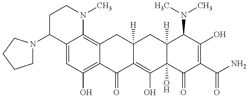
C1(N2CCCC2)C2=CC(O)=C3C(=C2N(C)CC1)CC1([H])C(=C(O)C2(O)C([H])(C1)C(N(C)C)C(O)=C(C(N)=O)C2=O)C3=O
